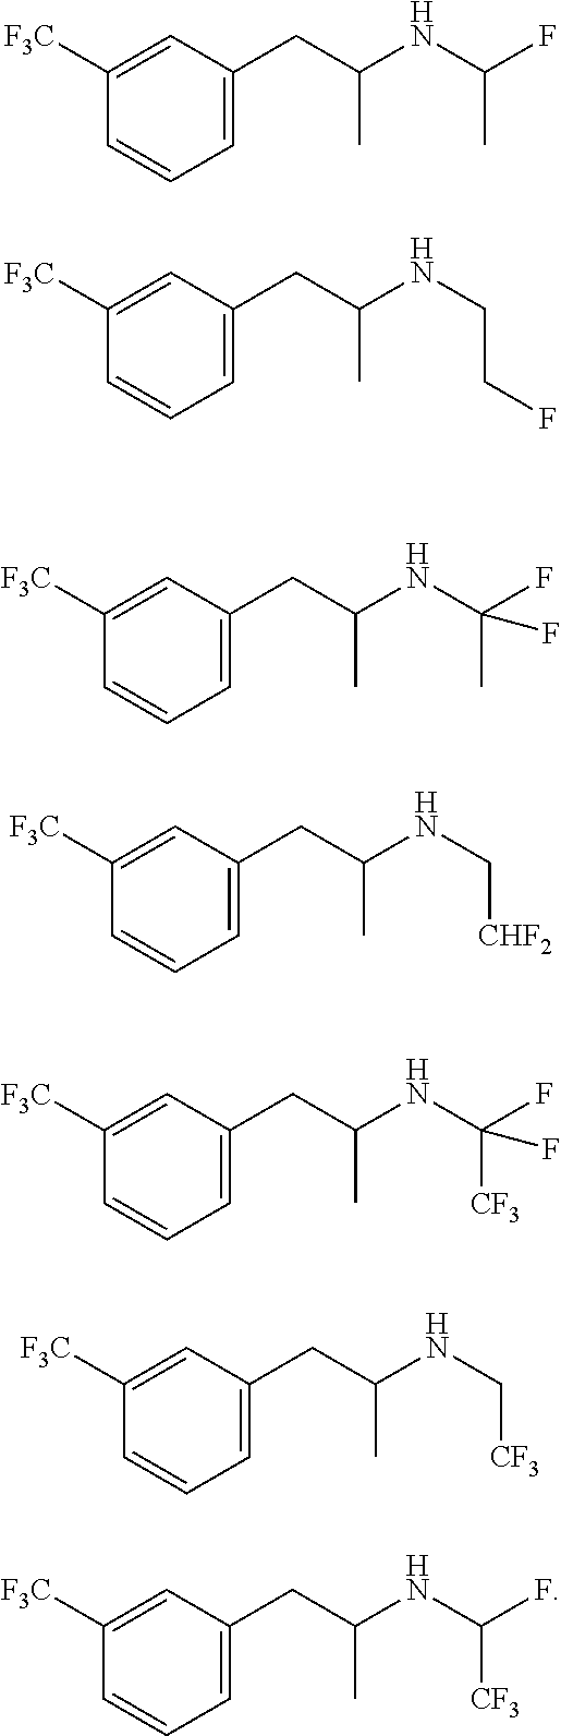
C1([F3C])=CC(CC(NC(C)F)C)=CC=C1.C1([F3C])=CC(CC(NCCF)C)=CC=C1.C1([F3C])=CC(CC(NC(C)(F)F)C)=CC=C1.C1([F3C])=CC(CC(NC[CHF2])C)=CC=C1.C1([F3C])=CC(CC(NC([CF3])(F)F)C)=CC=C1.C1([F3C])=CC(CC(NC[CF3])C)=CC=C1.C1([F3C])=CC(CC(NC([CF3])F)C)=CC=C1
